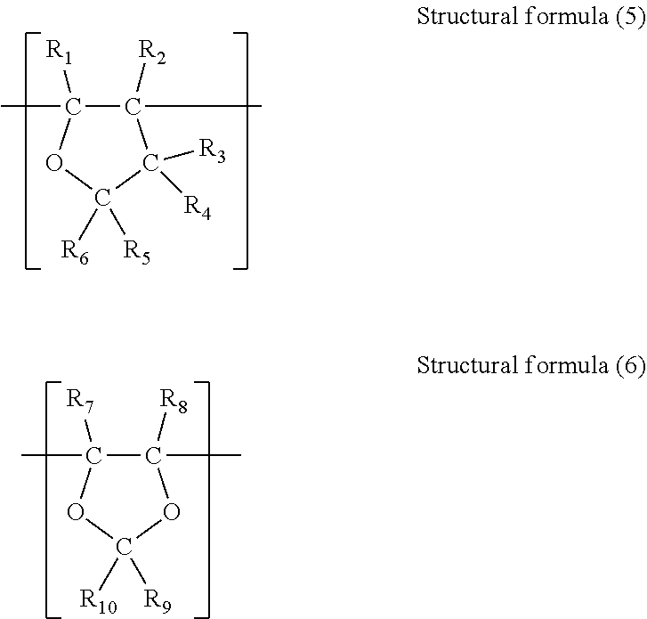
C1(C)([R2])C(C)([R1])OC([R6])([R5])C1([R3])[R4].C1(C)([R8])C(C)([R7])OC([R10])([R9])O1
